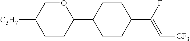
C1CC(C2CCC(C(F)=C[CF3])CC2)OCC1[C3H7]
